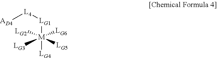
[M]([LG3])([LG2])([LG6])([LG5])([LG1][L4][AD4])[LG4]
